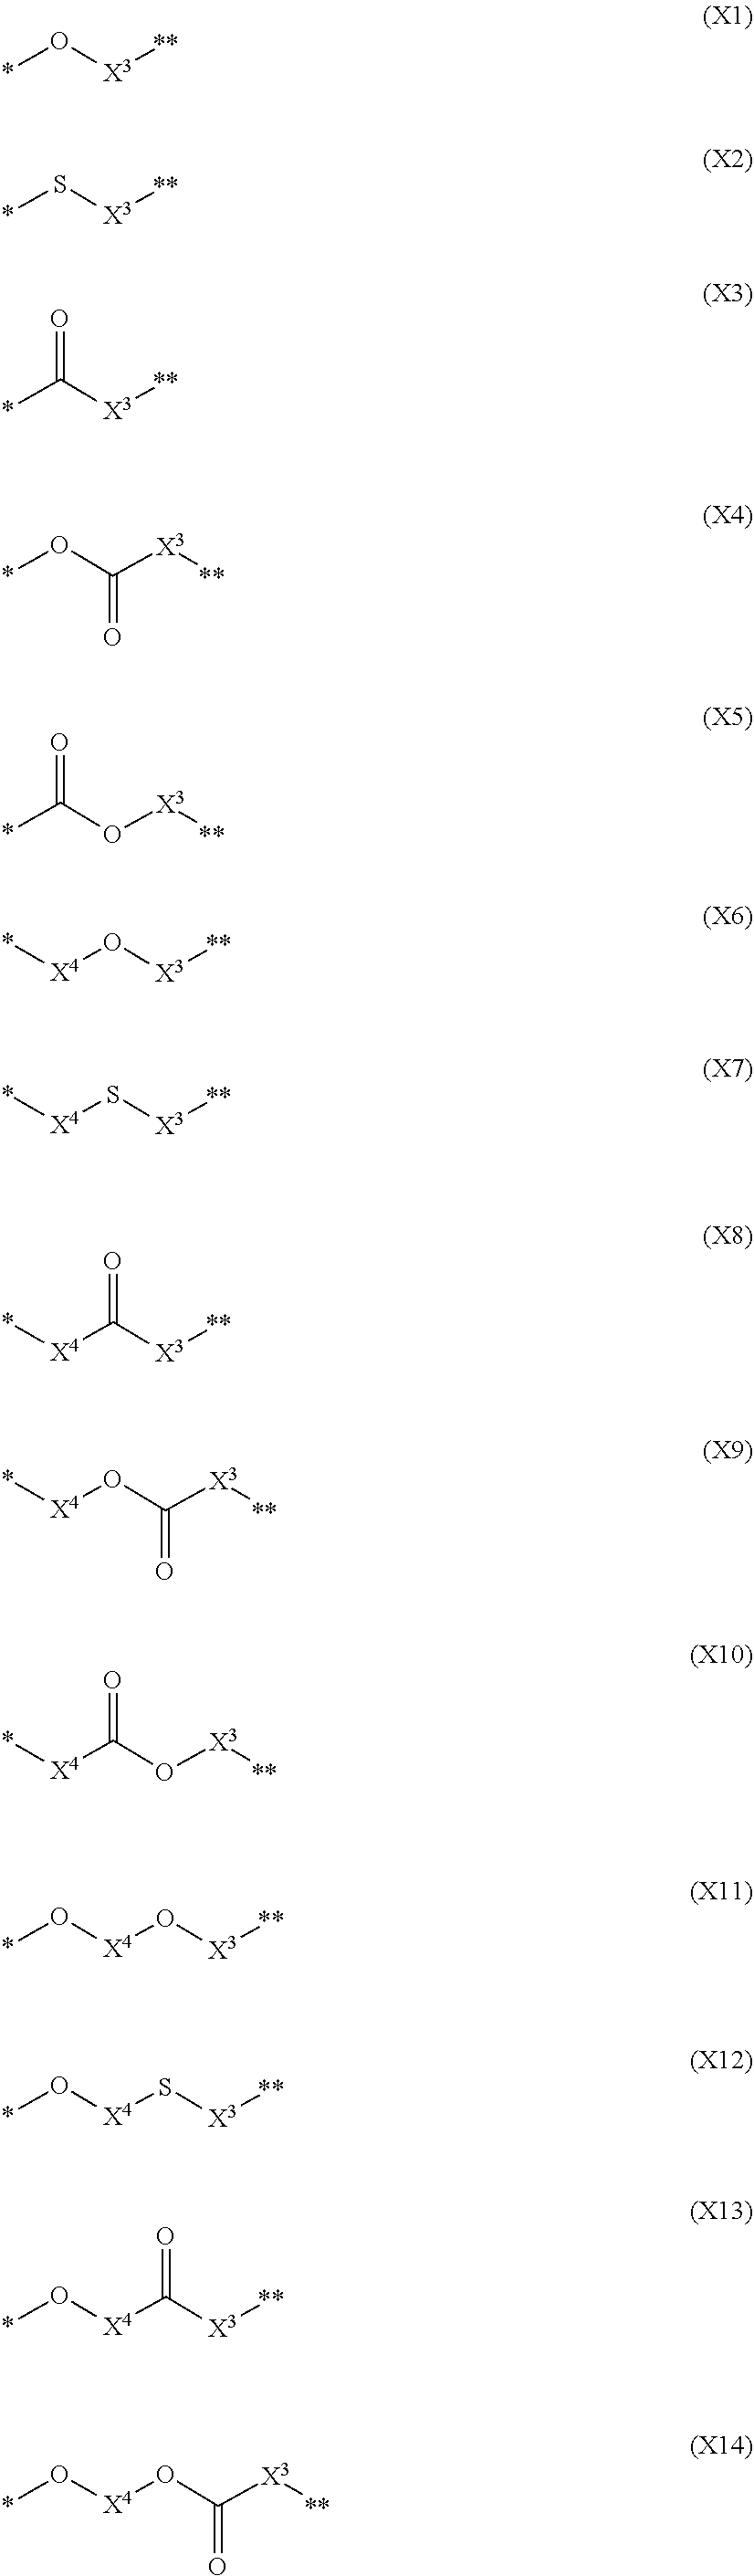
*O[X3][**].*S[X3][**].*C([X3][**])=O.*OC([X3][**])=O.*C(O[X3][**])=O.[X4](O[X3][**])*.[X4](S[X3][**])*.[X4](C([X3][**])=O)*.[X4](OC([X3][**])=O)*.C(O[X3][**])(=O)[X4]*.*O[X4]O[X3][**].*O[X4]S[X3][**].*O[X4]C([X3][**])=O.[X4](OC([X3][**])=O)O*
